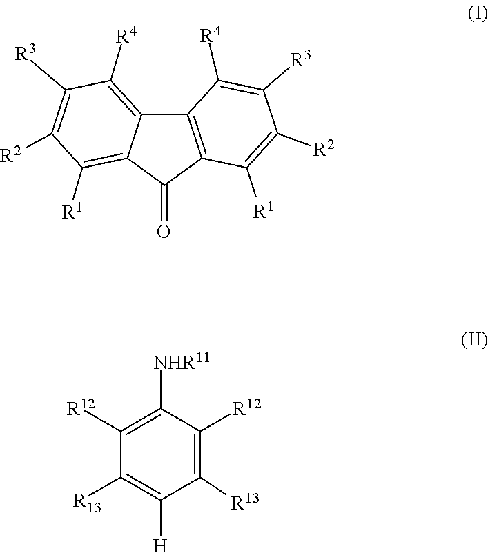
C1([R4])=C2C3=C(C([R1])=C([R2])C([R3])=C3[R4])C(=O)C2=C([R1])C([R2])=C1[R3].[R13]C1=C([H])C([R13])=C([R12])C([NHR11])=C1[R12]
